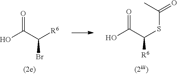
OC(C([R6])Br)=O.OC(C(SC(=O)C)[R6])=O
